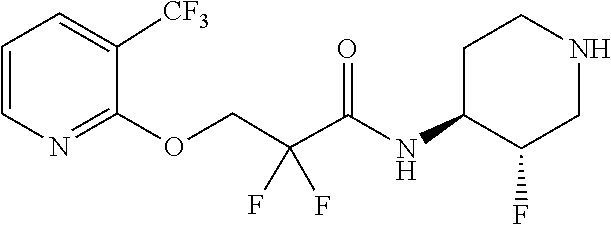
C1=C([CF3])C(OCC(F)(C(=O)NC2C(F)CNCC2)F)=NC=C1
